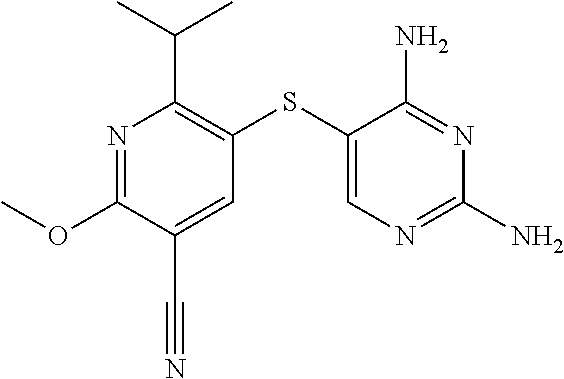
N1=C(OC)C(C#N)=CC(SC2=CN=C(N)N=C2N)=C1C(C)C
